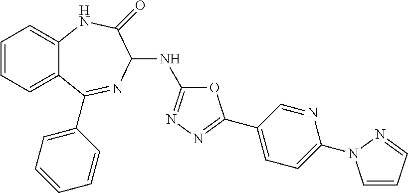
C1=CC=C2C(=C1)NC(=O)C(NC1=NN=C(C3=CC=C(N4C=CC=N4)N=C3)O1)N=C2C1=CC=CC=C1
